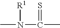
CN(C(C)=S)[R1]
